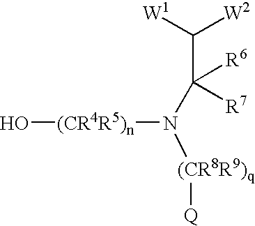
O[(CR4R5)n]N([(CR8R9)q][Q])C(C([W1])[W2])([R6])[R7]
